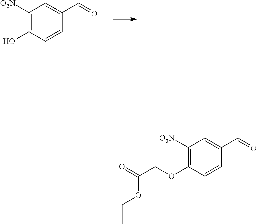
C1([O2N])=C(O)C=CC(C=O)=C1.C1([O2N])=C(OCC(=O)OCC)C=CC(C=O)=C1
